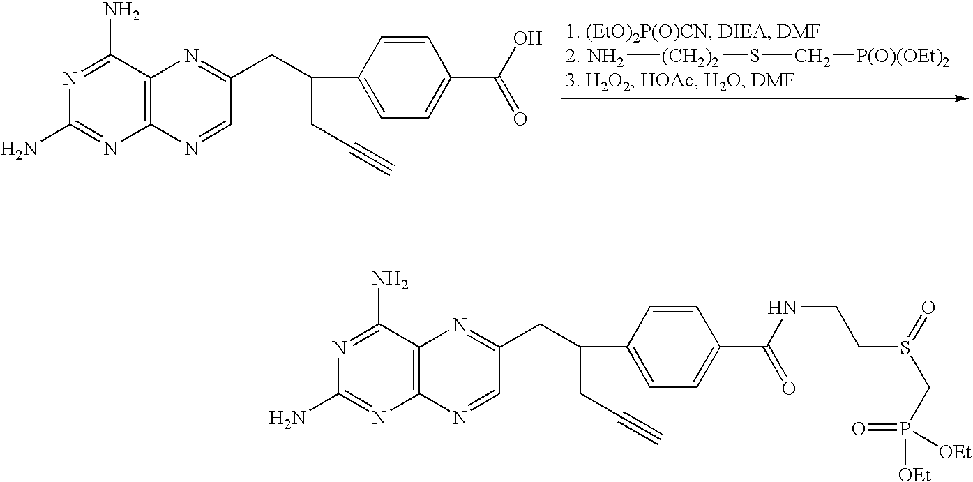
N[(CH2)2]SC[P(O)(OEt)2].C1(N)=NC2=C(C(N)=N1)N=C(CC(C1=CC=C(C(O)=O)C=C1)CC#C)C=N2.C1(N)=NC2=C(C(N)=N1)N=C(CC(C1=CC=C(C(NCCS(CP([OEt])(=O)[OEt])=O)=O)C=C1)CC#C)C=N2
